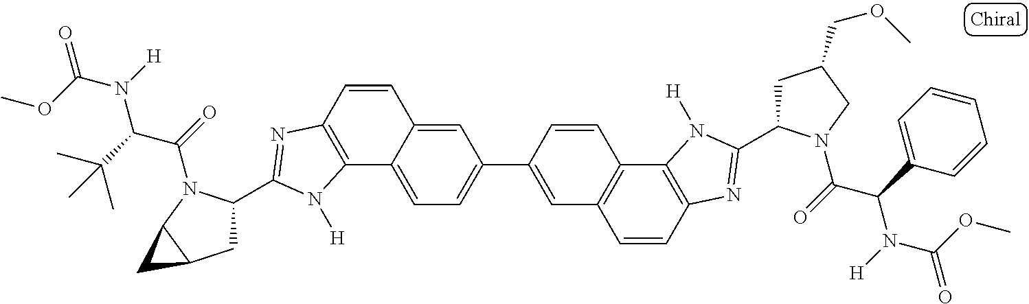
C1=C2C(=CC=C1C1=CC3=C(C=C1)C1=C(C=C3)N=C(C3CC(COC)CN3C(=O)C(C3=CC=CC=C3)N(C(=O)OC)[H])N1[H])C1=C(C=C2)N=C(C2CC3C(N2C(=O)C(N(C(=O)OC)[H])C(C)(C)C)C3)N1[H]
